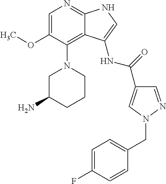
C1=C(OC)C(N2CC(N)CCC2)=C2C(=N1)NC=C2NC(C1=CN(CC2=CC=C(F)C=C2)N=C1)=O
